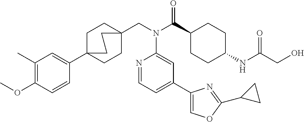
COC1=C(C)C=C(C23CCC(CN(C(C4CCC(NC(CO)=O)CC4)=O)C4=CC(C5=COC(C6CC6)=N5)=CC=N4)(CC2)CC3)C=C1
